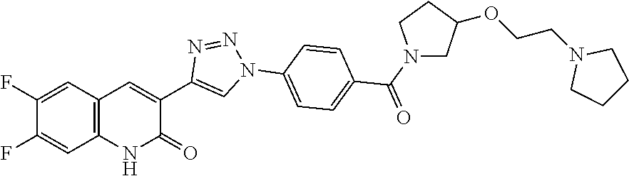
C12=C(C=C(F)C(F)=C1)C=C(C1=CN(C3=CC=C(C(=O)N4CC(OCCN5CCCC5)CC4)C=C3)N=N1)C(=O)N2
